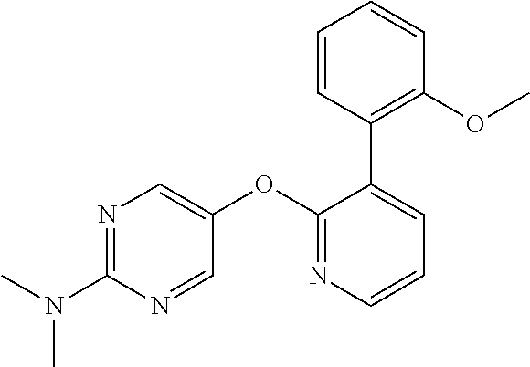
CN(C1=NC=C(OC2=NC=CC=C2C2=C(OC)C=CC=C2)C=N1)C
